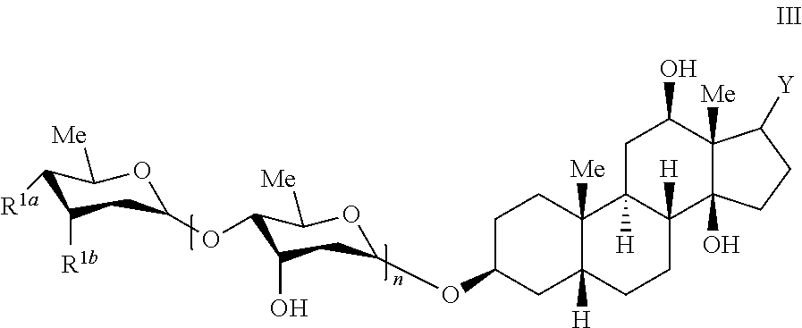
C1([R1a])C([R1b])CC(OC2C(O)CC(OC3CC4([H])C([Me])(CC3)C3([H])C([H])(CC4)C4(O)C([Me])(C(O)C3)C([Y])CC4)OC2[Me])OC1[Me]
